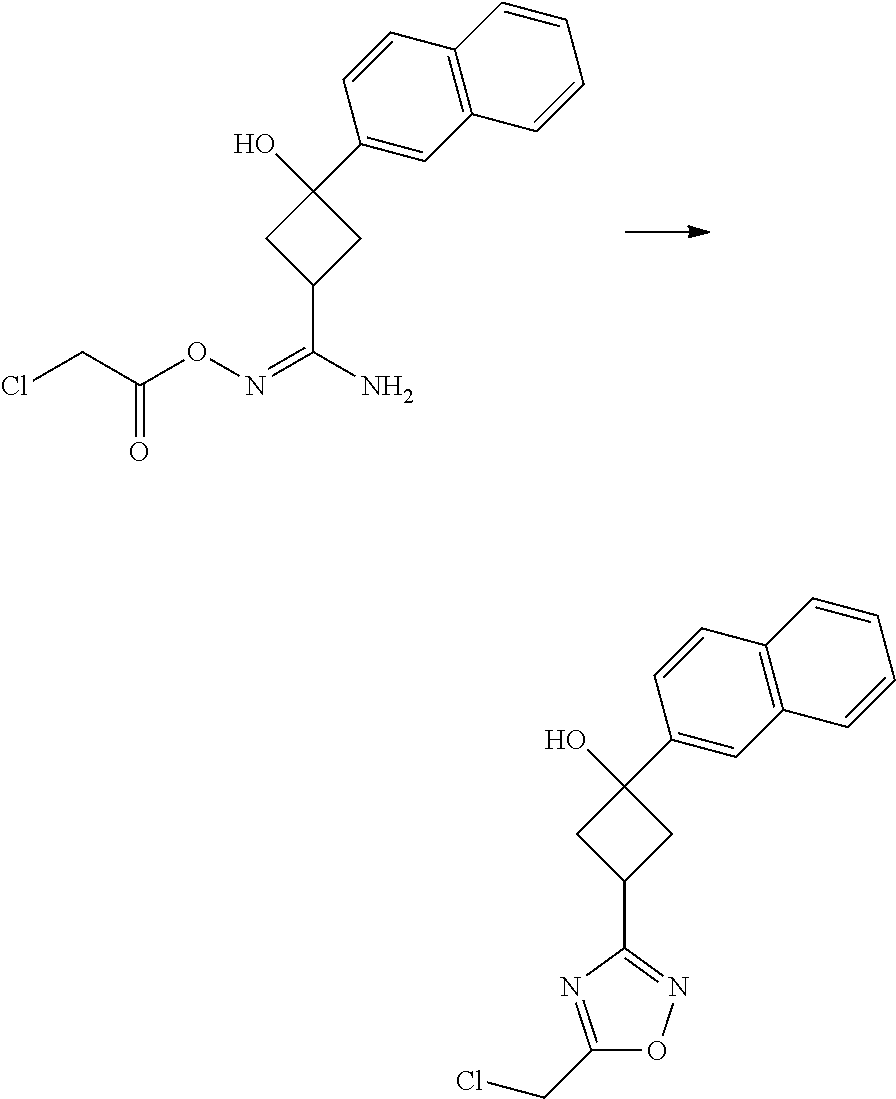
C1C(C(N)=NOC(CCl)=O)CC1(O)C1=CC2=C(C=C1)C=CC=C2.C1C(C2=NOC(CCl)=N2)CC1(O)C1=CC2=C(C=C1)C=CC=C2
